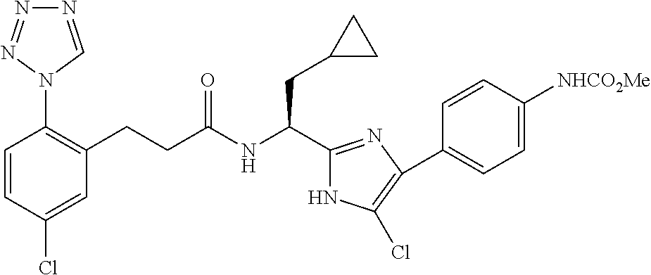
C(NC(CC1CC1)C1=NC(C2=CC=C([NHCO2Me])C=C2)=C(Cl)N1)(=O)CCC1=C(N2C=NN=N2)C=CC(Cl)=C1
